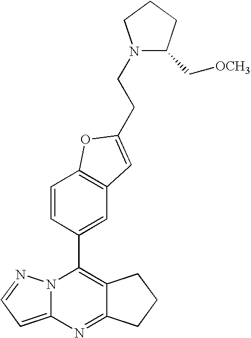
N12C(=CC=N1)N=C1C(=C2C2=CC3=C(C=C2)OC(CCN2C(C[OCH3])CCC2)=C3)CCC1
